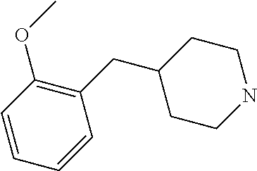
C1(CC2CCNCC2)=C(OC)C=CC=C1
